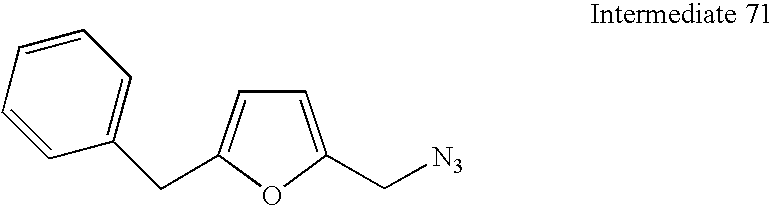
C1=C(C[N3])OC(CC2=CC=CC=C2)=C1
